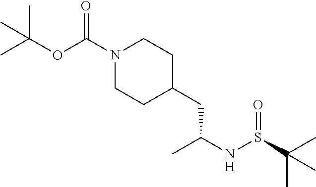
N1(C(OC(C)(C)C)=O)CCC(CC(NS(C(C)(C)C)=O)C)CC1.[H]
